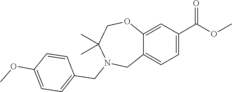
C12=CC(C(OC)=O)=CC=C1CN(CC1=CC=C(OC)C=C1)C(C)(C)CO2
